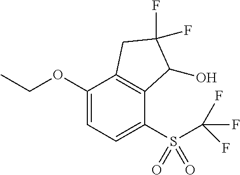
C1(OCC)=CC=C(S(C(F)(F)F)(=O)=O)C2=C1CC(F)(F)C2O
